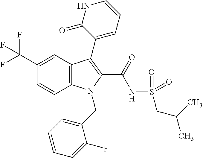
C12=C(C=C(C(F)(F)F)C=C1)C(C1=CC=CNC1=O)=C(C(=O)NS(CC(C)C)(=O)=O)N2CC1=CC=CC=C1F
